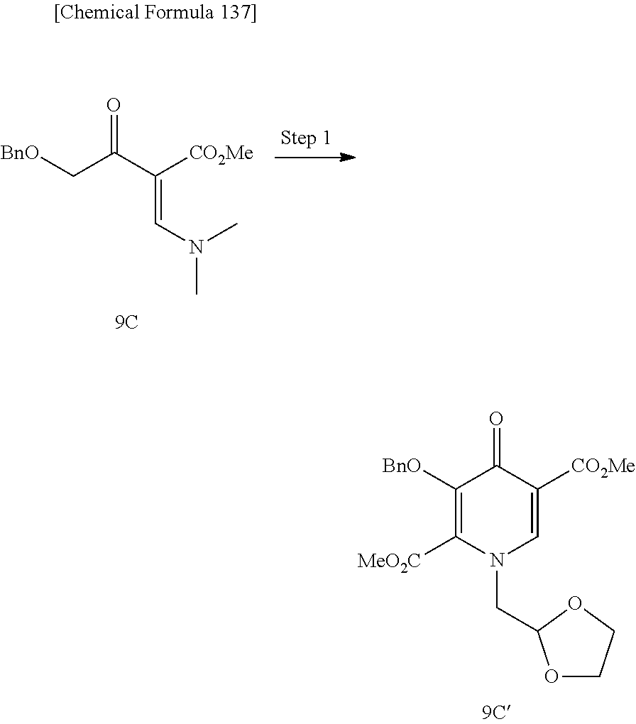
[BnO]C1=C([MeO2C])N(CC2OCCO2)C=C([CO2Me])C1=O.O=C(C[BnO])C(=CN(C)C)[CO2Me]
